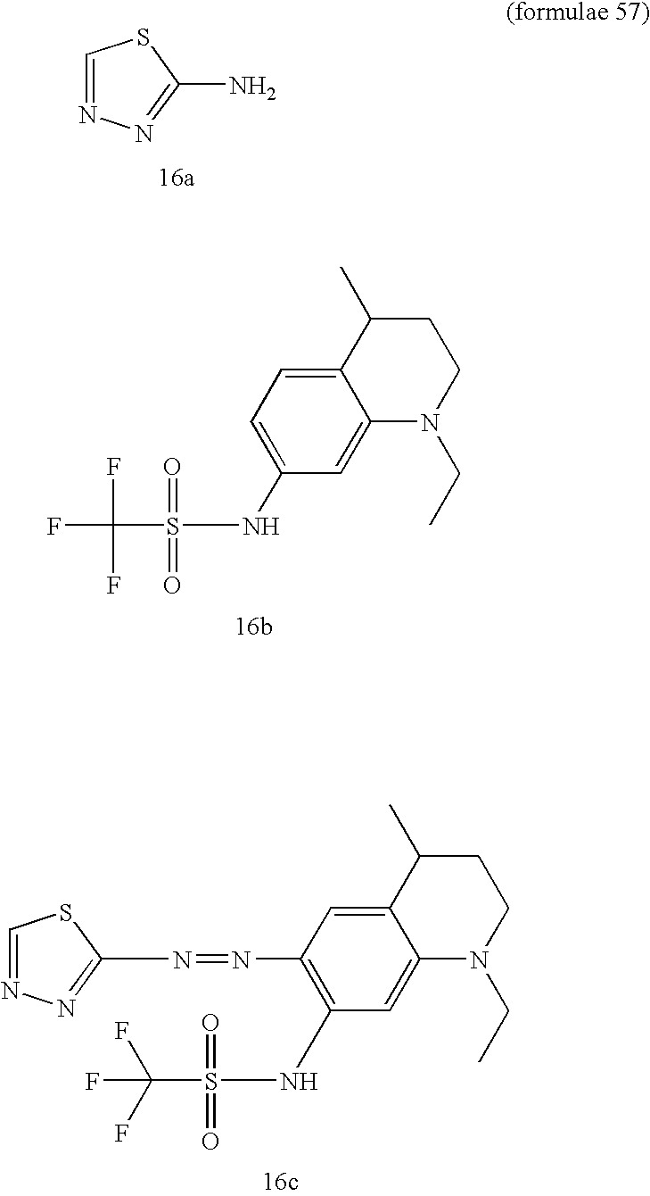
C1=NN=C(N)S1.C12=CC=C(NS(C(F)(F)F)(=O)=O)C=C1N(CC)CCC2C.C12=CC(N=NC3=NN=CS3)=C(NS(C(F)(F)F)(=O)=O)C=C1N(CC)CCC2C
